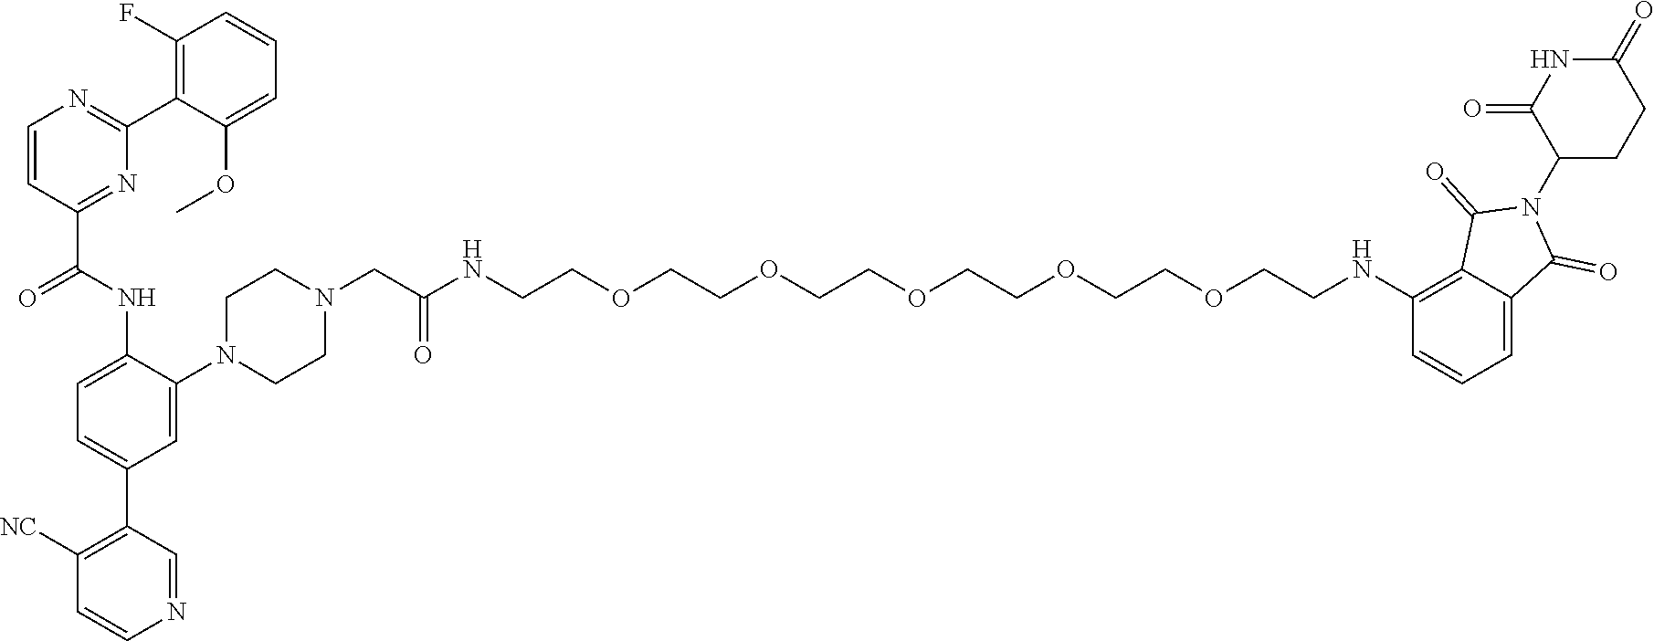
C1=CC(C(NC2=CC=C(C3=C([NC])C=CN=C3)C=C2N2CCN(CC(NCCOCCOCCOCCOCCOCCNC3=C4C(=CC=C3)C(=O)N(C3C(=O)NC(=O)CC3)C4=O)=O)CC2)=O)=NC(C2=C(F)C=CC=C2OC)=N1
